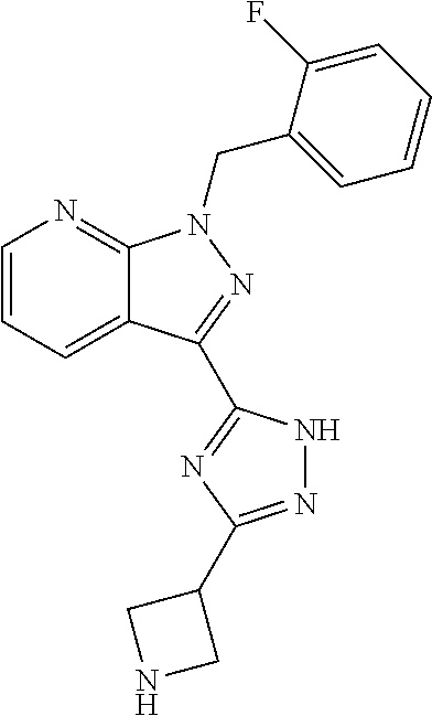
C12=CC=CN=C1N(CC1=CC=CC=C1F)N=C2C1=NC(C2CNC2)=NN1
